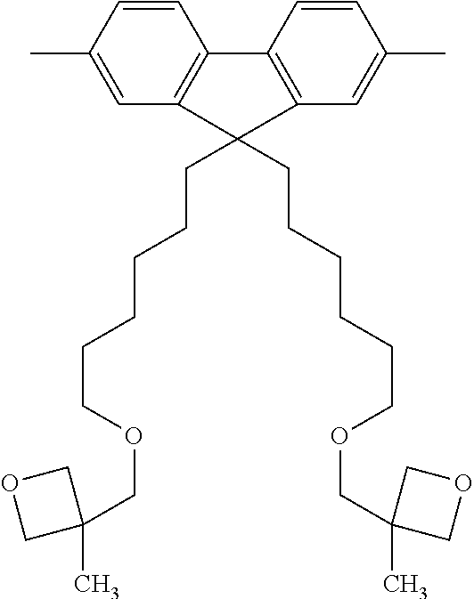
C1=CC(C)=CC2=C1C1=C(C=C(C)C=C1)C2(CCCCCCOCC1(C)COC1)CCCCCCOCC1(C)COC1
